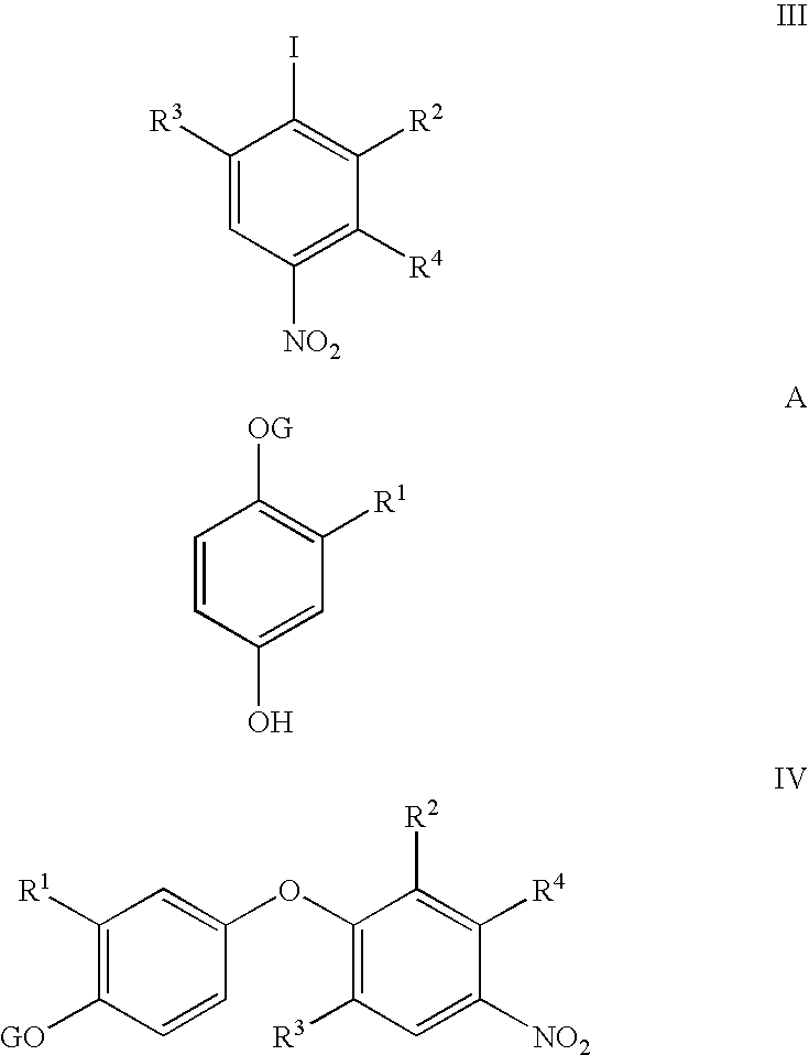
C1([NO2])=C([R4])C([R2])=C(I)C([R3])=C1.C1(O)=CC([R1])=C([OG])C=C1.C1=CC(OC2=C([R3])C=C([NO2])C([R4])=C2[R2])=CC([R1])=C1[GO]
